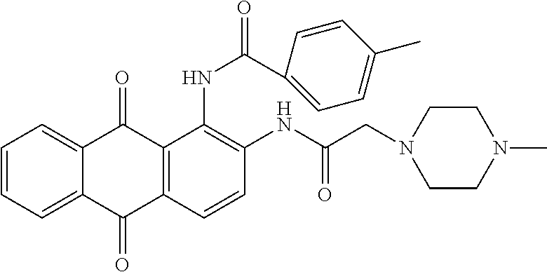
C1=CC=C2C(=C1)C(=O)C1=C(C2=O)C=CC(NC(CN2CCN(C)CC2)=O)=C1NC(=O)C1=CC=C(C)C=C1
